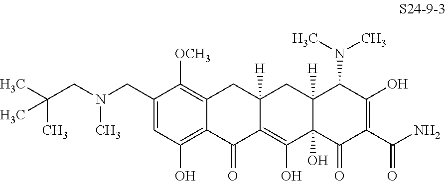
C1(CN(CC(C)(C)C)C)=CC(O)=C2C(=C1[OCH3])CC1([H])C(=C(O)C3(O)C([H])(C1)C(N(C)C)C(O)=C(C(N)=O)C3=O)C2=O
